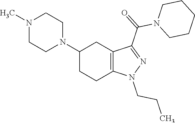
C1(N2CCN(C)CC2)CCC2=C(C1)C(C(N1CCCCC1)=O)=NN2CCC
